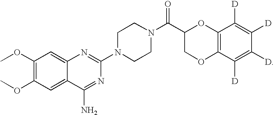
C1(OC)=C(OC)C=C2C(=C1)N=C(N1CCN(C(C3COC4=C(O3)C([D])=C([D])C([D])=C4[D])=O)CC1)N=C2N
